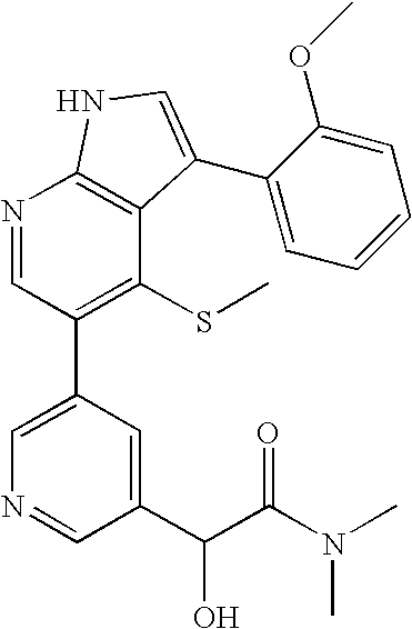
N1=CC(C2=CN=CC(C(C(N(C)C)=O)O)=C2)=C(SC)C2=C1NC=C2C1=CC=CC=C1OC
